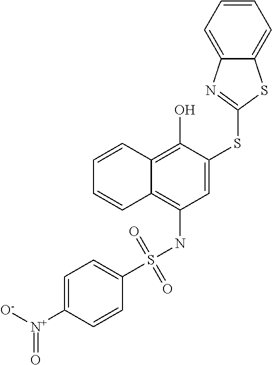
C1=C(SC2=NC3=CC=CC=C3S2)C(O)=C2C(=C1NS(C1=CC=C([N+]([O-])=O)C=C1)(=O)=O)C=CC=C2
